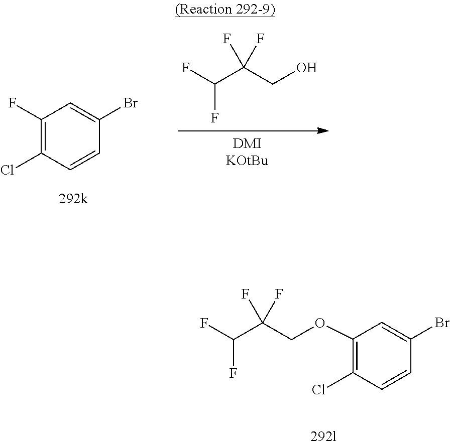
C1(F)=C(Cl)C=CC(Br)=C1.C(C(CO)(F)F)(F)F.C(C(COC1=C(Cl)C=CC(Br)=C1)(F)F)(F)F
